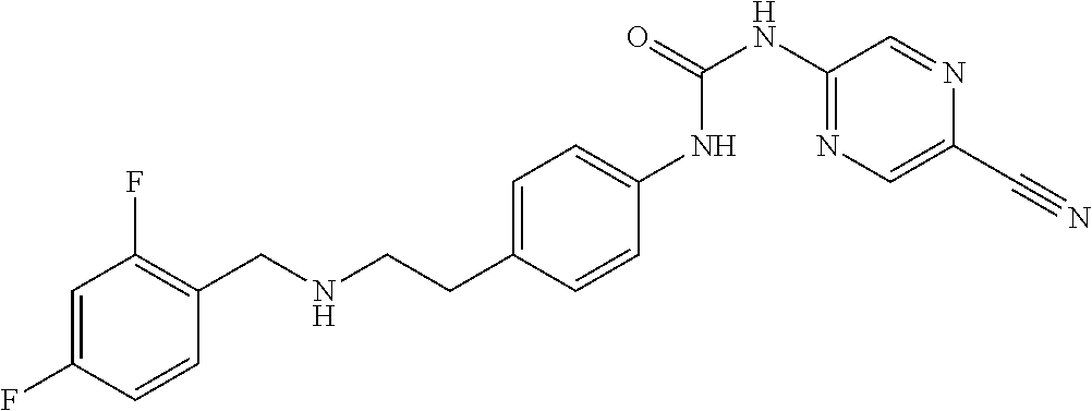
C1=C(F)C=CC(CNCCC2=CC=C(NC(NC3=NC=C(C#N)N=C3)=O)C=C2)=C1F
